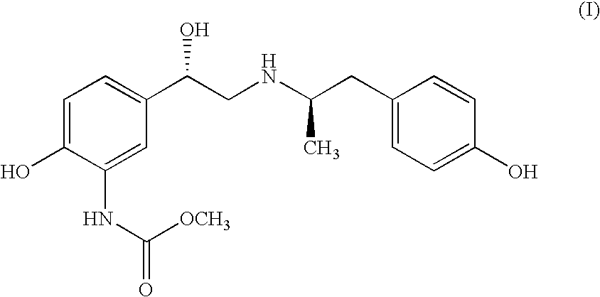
C1=C(O)C(NC(=O)[OCH3])=CC(C(CNC(CC2=CC=C(O)C=C2)C)O)=C1
